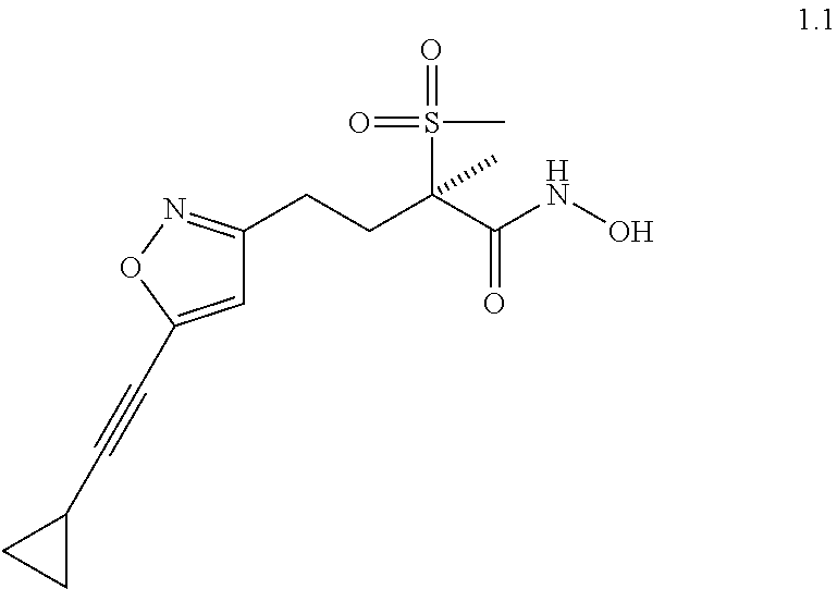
C1=C(C#CC2CC2)ON=C1CCC(C(NO)=O)(C)S(=O)(C)=O
